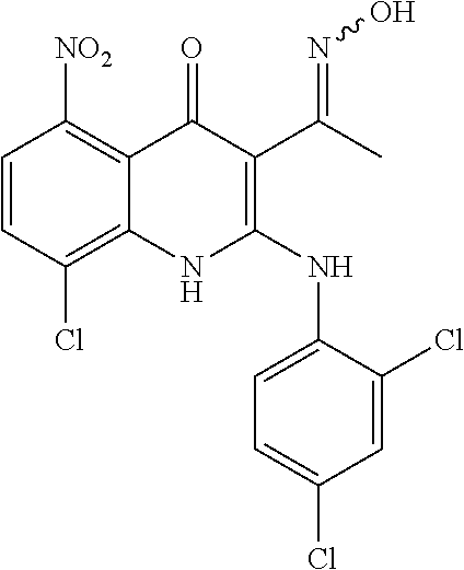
C1=CC(Cl)=C2C(=C1[NO2])C(=O)C(C(C)=NO)=C(NC1=CC=C(Cl)C=C1Cl)N2
